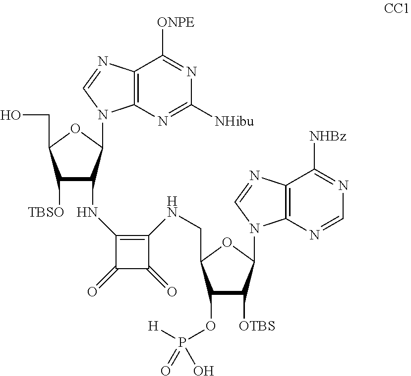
C1([TBSO])C(NC2=C(NCC3C(OP([H])(=O)O)C([OTBS])C(N4C5=C(C([NHBz])=NC=N5)N=C4)O3)C(=O)C2=O)C(N2C3=C(C([ONPE])=NC([NHibu])=N3)N=C2)OC1CO
